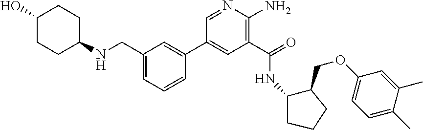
C1(C(=O)NC2C(COC3=CC=C(C)C(C)=C3)CCC2)=C(N)N=CC(C2=CC(CNC3CCC(O)CC3)=CC=C2)=C1
